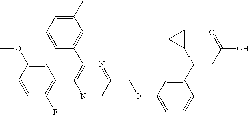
C1=C(C)C=C(C2=C(C3=C(F)C=CC(OC)=C3)N=CC(COC3=CC=CC(C(CC(O)=O)C4CC4)=C3)=N2)C=C1
